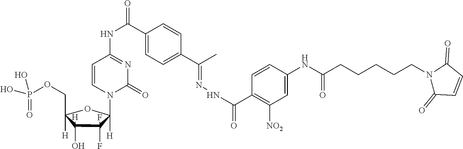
N1(C2([H])C(F)(F)C([H])(O)C(COP(O)(=O)O)([H])O2)C(=O)N=C(NC(C2=CC=C(C(=NNC(C3=C([NO2])C=C(NC(CCCCCN4C(=O)C=CC4=O)=O)C=C3)=O)C)C=C2)=O)C=C1
